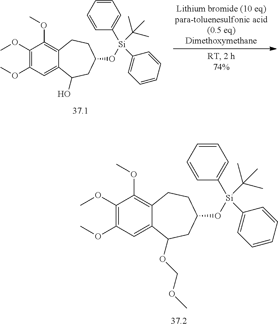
C1(OC)=C(OC)C=C2C(=C1OC)CCC(O[Si](C1=CC=CC=C1)(C1=CC=CC=C1)C(C)(C)C)CC2O.[37.1].C1(OC)=C(OC)C=C2C(=C1OC)CCC(O[Si](C1=CC=CC=C1)(C1=CC=CC=C1)C(C)(C)C)CC2OCOC.[37.2]
